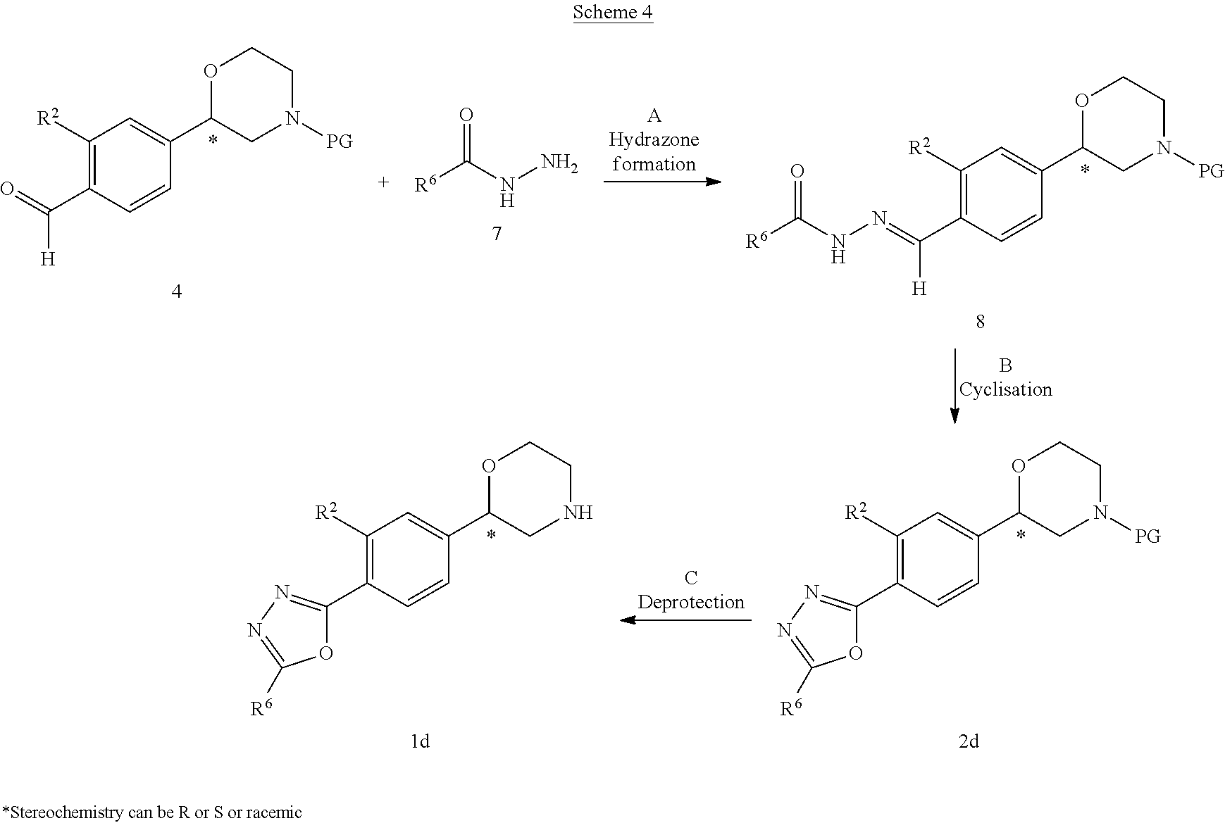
C1([R2])=C(C(=NNC([R6])=O)[H])C=CC(C2OCCN([PG])C2)=C1.C1([R2])=C(C(=O)[H])C=CC(C2OCCN([PG])C2)=C1.[R6]C(NN)=O.C1([R2])=C(C2=NN=C([R6])O2)C=CC(C2OCCN([PG])C2)=C1.C1([R2])=C(C2=NN=C([R6])O2)C=CC(C2OCCNC2)=C1
